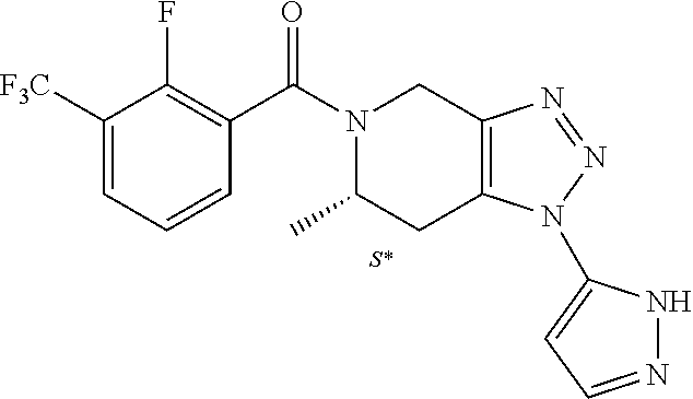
[S*].C1([F3C])=CC=CC(C(N2C(C)CC3=C(C2)N=NN3C2=CC=NN2)=O)=C1F
